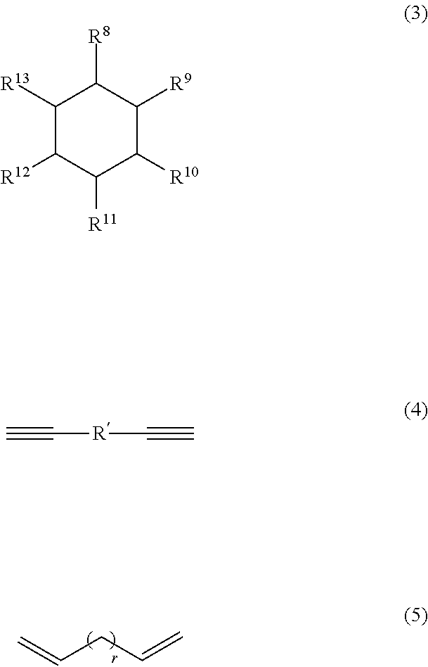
C=CCC=C.C1([R13])C([R12])C([R11])C([R10])C([R9])C1[R8].C([R]C#C)#C
